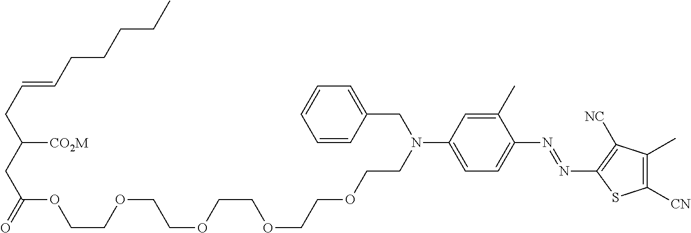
C(COCCOCCN(CC1=CC=CC=C1)C1=CC=C(N=NC2=C([NC])C(C)=C([CN])S2)C(C)=C1)OCCOCCOC(CC(CC=CCCCCC)[CO2M])=O
